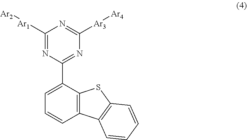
C12=C(C(C3=NC([Ar3][Ar4])=NC([Ar1][Ar2])=N3)=CC=C1)SC1=C2C=CC=C1
